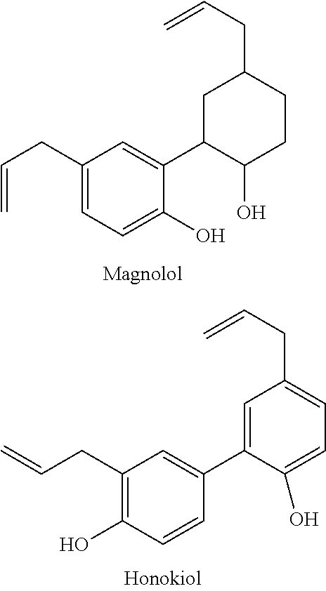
C1(CC=C)=CC=C(O)C(C2C(O)CCC(CC=C)C2)=C1.C1(CC=C)=C(O)C=CC(C2=CC(CC=C)=CC=C2O)=C1
